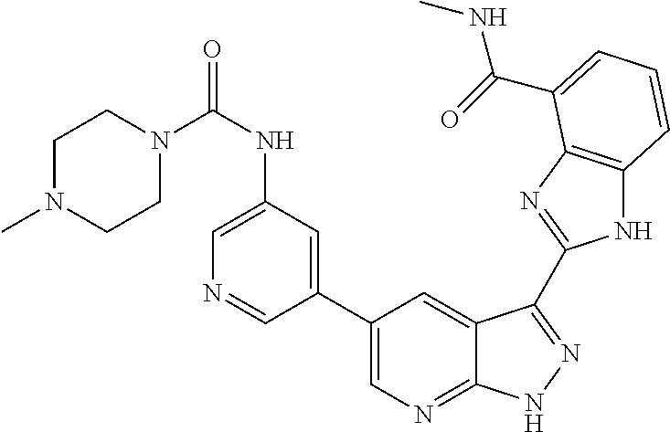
C1(C2=CN=C3C(=C2)C(C2=NC4=C(N2)C=CC=C4C(=O)NC)=NN3)=CC(NC(N2CCN(C)CC2)=O)=CN=C1
